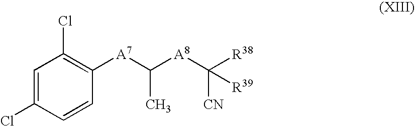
C1=C(Cl)C=CC([A7]C(C)[A8]C([CN])([R38])[R39])=C1Cl
